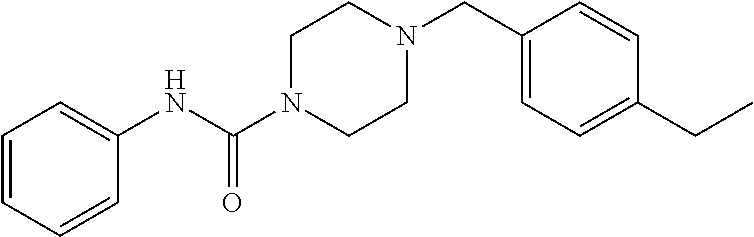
C1=CC=CC(NC(N2CCN(CC3=CC=C(CC)C=C3)CC2)=O)=C1
